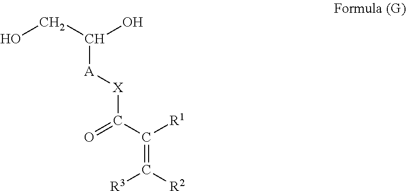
C([A][X]C(=O)C(=C([R3])[R2])[R1])(CO)O
